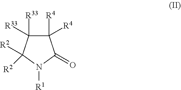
C1([R4])([R4])C([R33])([R33])C([R2])([R2])N([R1])C1=O
